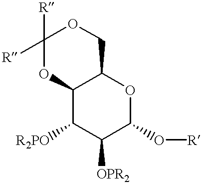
C12C([R2PO])C([OPR2])C(O[R])OC1COC([R])([R])O2
